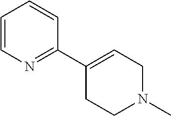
C1(C2=CCN(C)CC2)=NC=CC=C1
